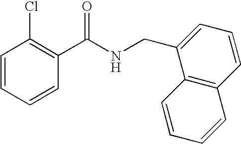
C1(C(NCC2=CC=CC3=C2C=CC=C3)=O)=C(Cl)C=CC=C1
